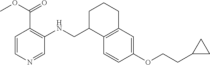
C1=CC2=C(C=C1OCCC1CC1)CCCC2CNC1=C(C(OC)=O)C=CN=C1
